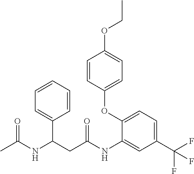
CC(NC(CC(NC1=CC(C(F)(F)F)=CC=C1OC1=CC=C(OCC)C=C1)=O)C1=CC=CC=C1)=O
